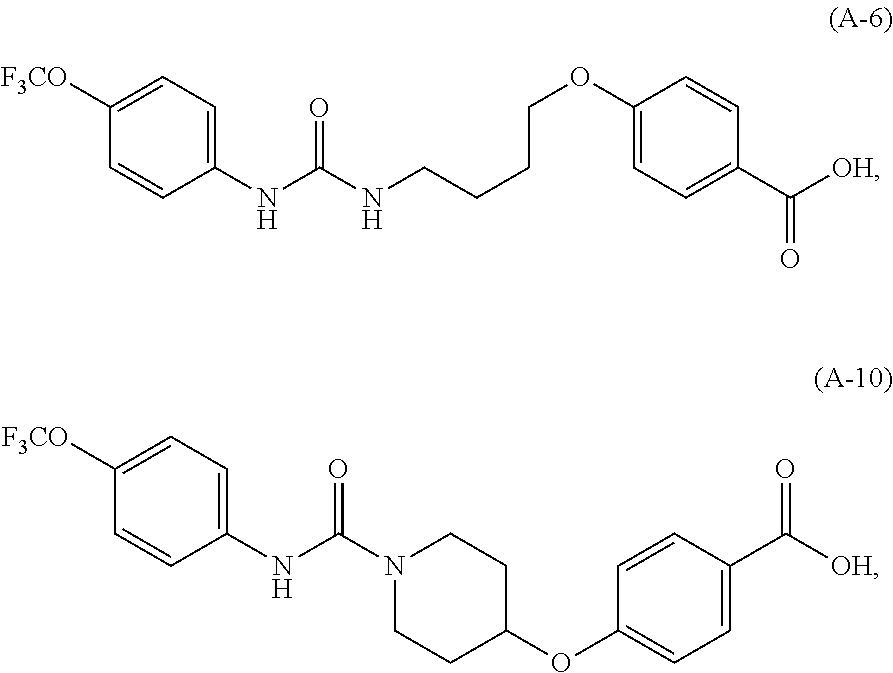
C1([F3CO])=CC=C(NC(NCCCCOC2=CC=C(C([OH])=O)C=C2)=O)C=C1.C1([F3CO])=CC=C(NC(N2CCC(OC3=CC=C(C([OH])=O)C=C3)CC2)=O)C=C1
